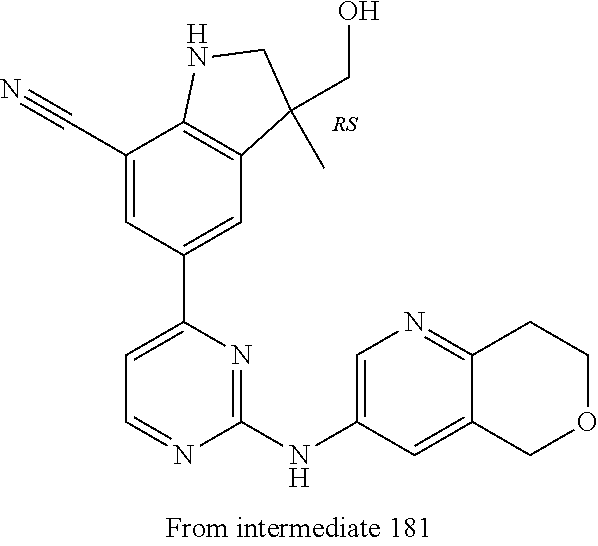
C1(NC2=CN=C3C(=C2)COCC3)=NC(C2=CC3=C(C(C#N)=C2)NCC3(CO)C)=CC=N1
